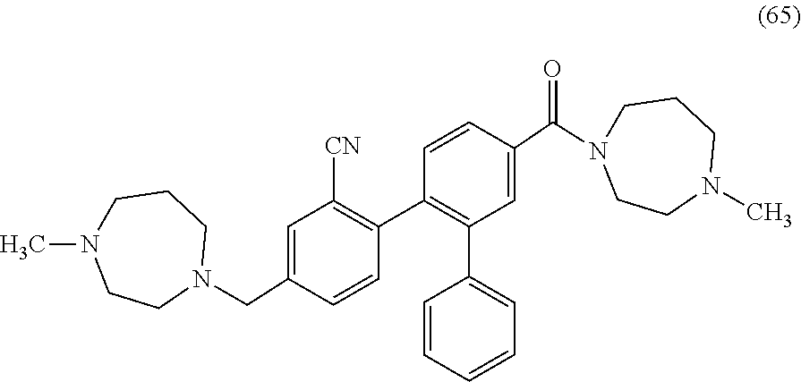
C1=C(CN2CCCN(C)CC2)C=CC(C2=C(C3=CC=CC=C3)C=C(C(N3CCCN(C)CC3)=O)C=C2)=C1[CN]
